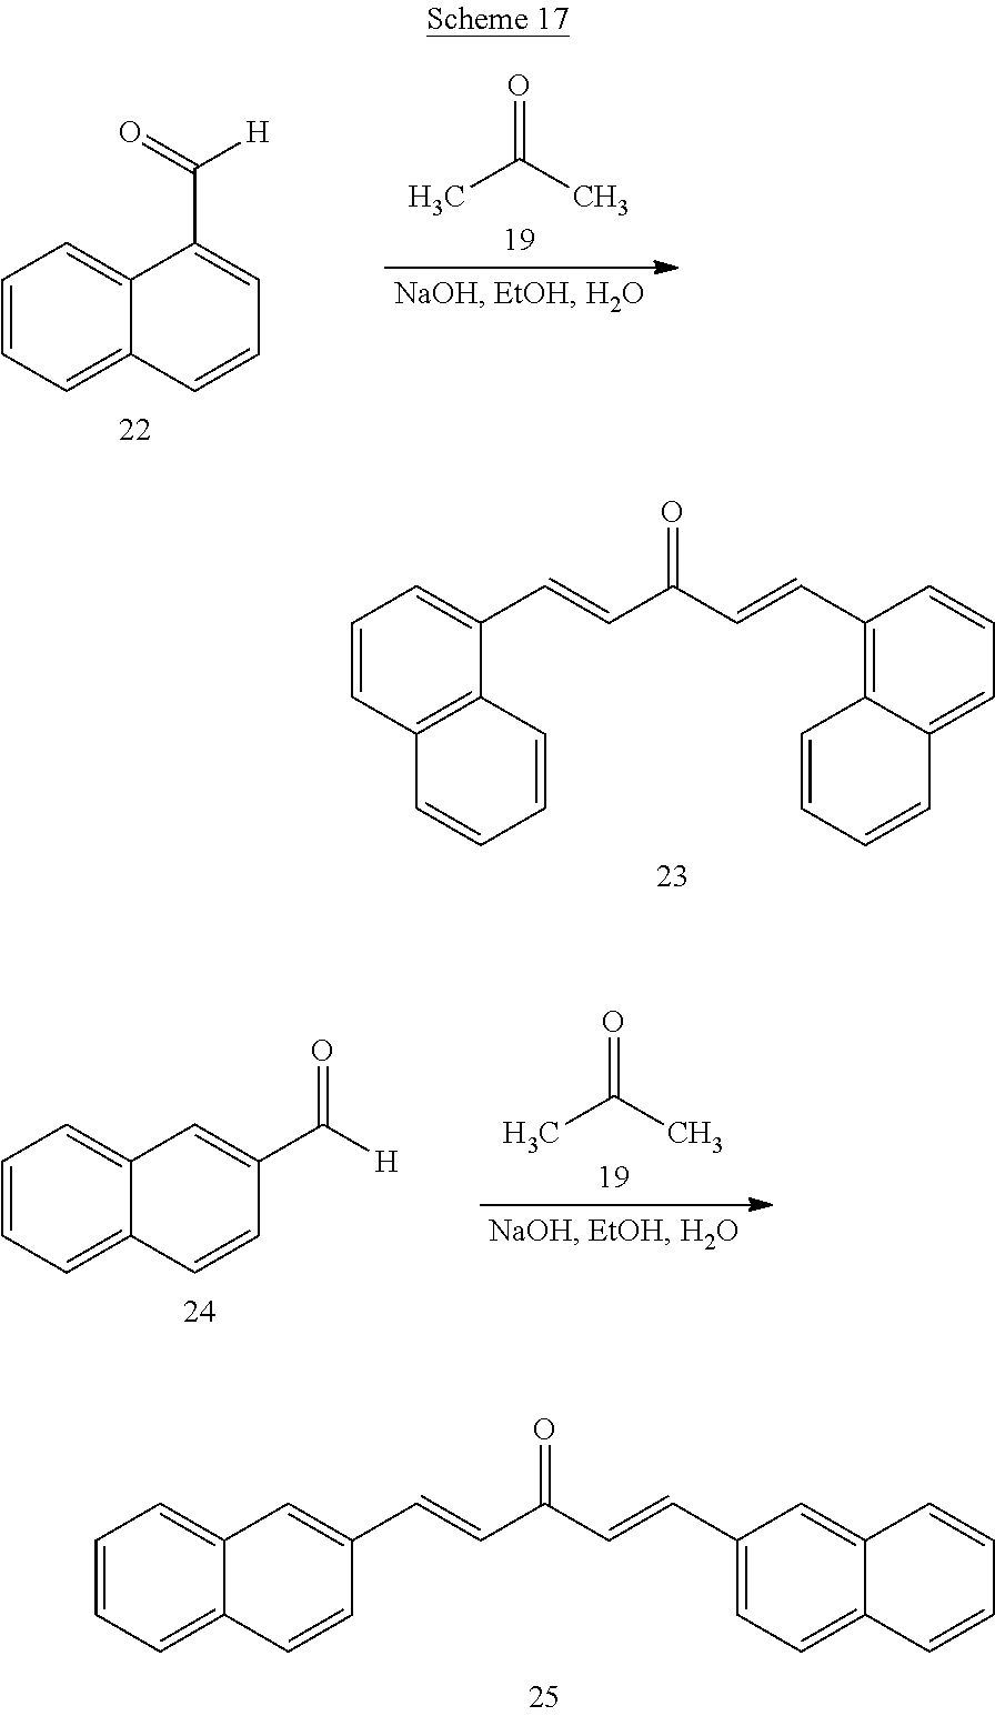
C1=CC2=C(C(C=CC(C=CC3=C4C(=CC=C3)C=CC=C4)=O)=C1)C=CC=C2.C12=CC=CC=C1C=CC(C=CC(C=CC1=CC=C3C(=C1)C=CC=C3)=O)=C2.C1=CC=C2C(=C1)C(C(=O)[H])=CC=C2.O=C(C)C.O=C(C)C.C1=CC=C2C(=C1)C=C(C([H])=O)C=C2
